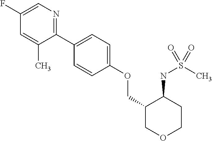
C1(F)=CN=C(C2=CC=C(OCC3COCCC3NS(C)(=O)=O)C=C2)C(C)=C1
